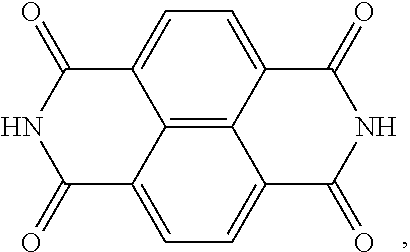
N1C(=O)C2=CC=C3C4=C2C(=CC=C4C(=O)NC3=O)C1=O
